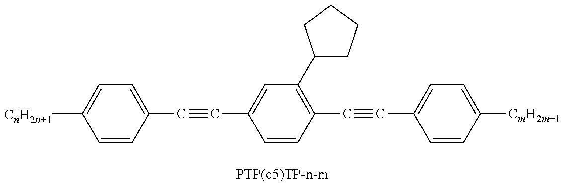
C1=CC(C#CC2=CC(C3CCCC3)=C(C#CC3=CC=C([CmH2m+1])C=C3)C=C2)=CC=C1[CnH2n+1]
